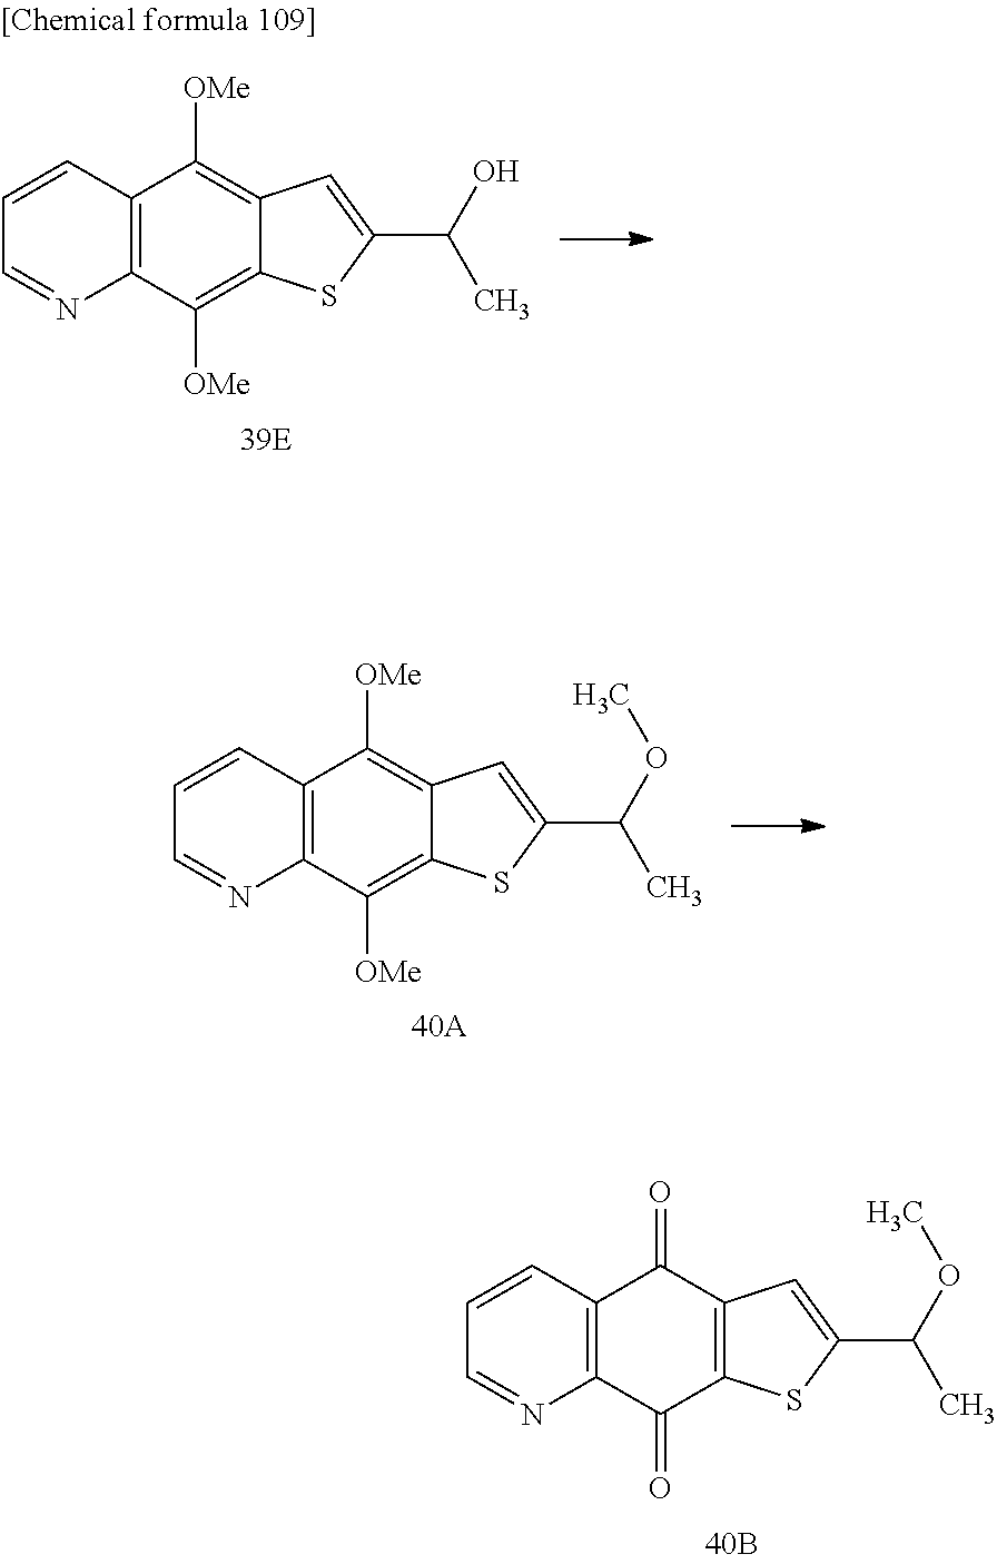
C12=C(C([OMe])=C3C(=C1[OMe])C=C(C(OC)C)S3)N=CC=C2.C12=C(C(=O)C3=C(C1=O)C=C(C(OC)C)S3)N=CC=C2.C12=C(C([OMe])=C3C(=C1[OMe])C=C(C(O)C)S3)N=CC=C2
